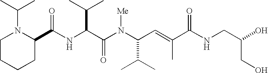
N(C(C(N(C(C(C)C)C=C(C)C(NCC(CO)O)=O)[Me])=O)C(C)C)C(C1N(C(C)C)CCCC1)=O
